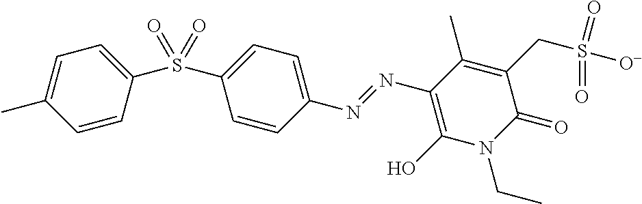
C1=CC(N=NC2=C(O)N(CC)C(=O)C(CS(=O)(=O)[O-])=C2C)=CC=C1S(C1=CC=C(C)C=C1)(=O)=O
